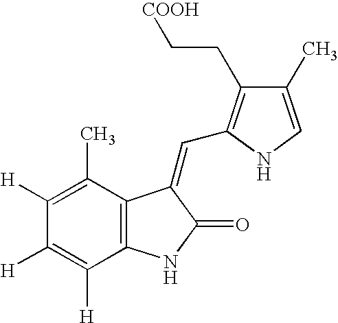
C1([H])=C(C)C2=C(C([H])=C1[H])NC(=O)C2=CC1=C(CC[COOH])C(C)=CN1
